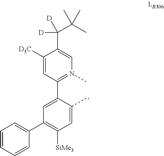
C1(C2=CC=CC=C2)=C([SiMe3])C=C(C)C(C2=N(C)C=C(C([D])([D])C(C)(C)C)C([D3C])=C2)=C1
